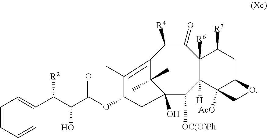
C1(=O)C([R4])C2=C(C)C(OC(C(C([R2])C3=CC=CC=C3)O)=O)CC(O)(C2(C)C)C([OC(O)Ph])C2([H])C1([R6])C([R7])CC1C2([AcO])CO1
